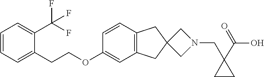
C1(OCCC2=CC=CC=C2C(F)(F)F)=CC2=C(C=C1)CC1(C2)CN(CC2(C(O)=O)CC2)C1
